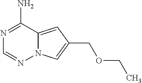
N1=C(N)C2=CC(COCC)=CN2N=C1
